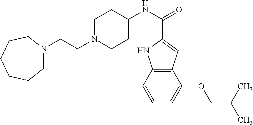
C12=C(C=CC=C1OCC(C)C)NC(C(NC1CCN(CCN3CCCCCC3)CC1)=O)=C2
